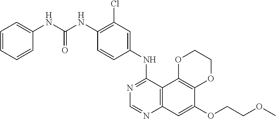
C12=C(C3=C(C=C1OCCOC)N=CN=C3NC1=CC(Cl)=C(NC(NC3=CC=CC=C3)=O)C=C1)OCCO2
